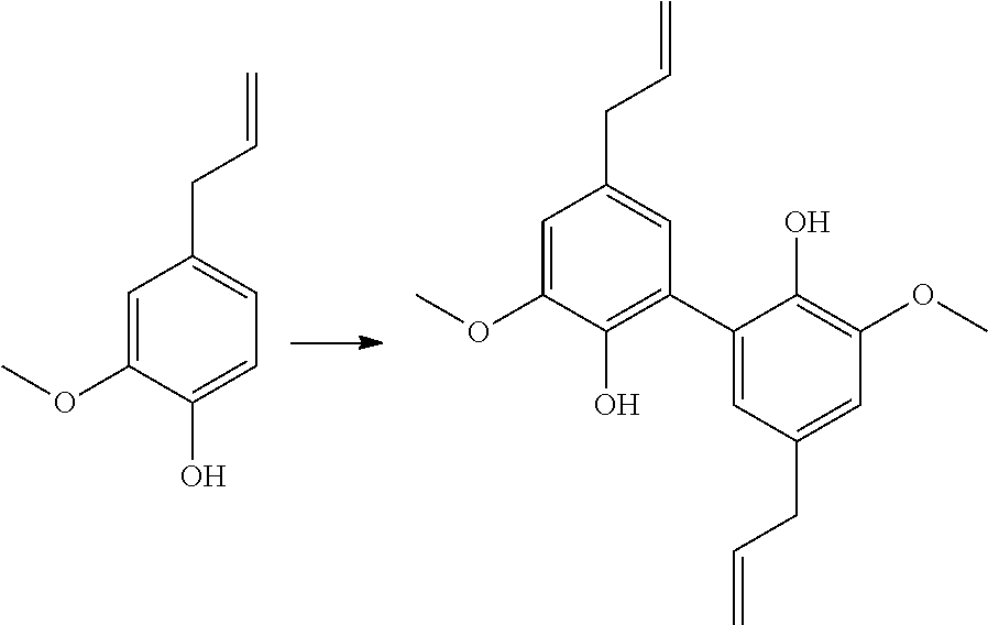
C1=C(OC)C(O)=CC=C1CC=C.C1=C(OC)C(O)=C(C2=CC(CC=C)=CC(OC)=C2O)C=C1CC=C
